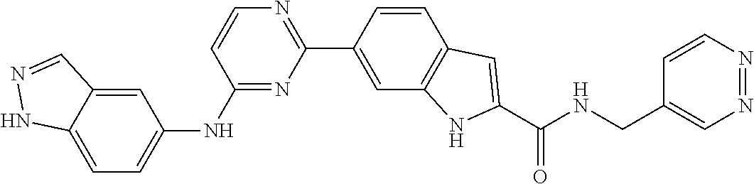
C1=C2C(=CC(NC3=NC(C4=CC5=C(C=C4)C=C(C(NCC4=CN=NC=C4)=O)N5)=NC=C3)=C1)C=NN2
